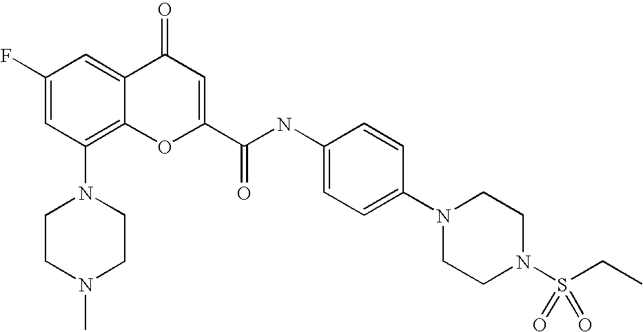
C1(F)=CC(N2CCN(C)CC2)=C2C(=C1)C(=O)C=C(C(=O)NC1=CC=C(N3CCN(S(=O)(CC)=O)CC3)C=C1)O2
